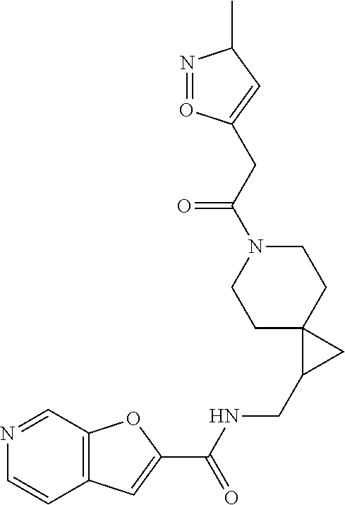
C12=C(C=NC=C1)OC(C(NCC1CC13CCN(C(CC1=CC(C)N=O1)=O)CC3)=O)=C2
